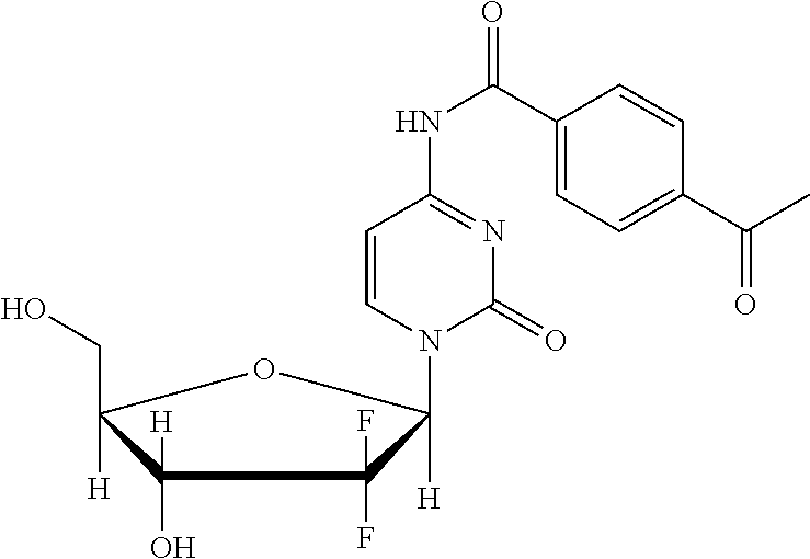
C1(O)([H])C([H])(CO)OC([H])(N2C(=O)N=C(NC(=O)C3=CC=C(C(C)=O)C=C3)C=C2)C1(F)F
